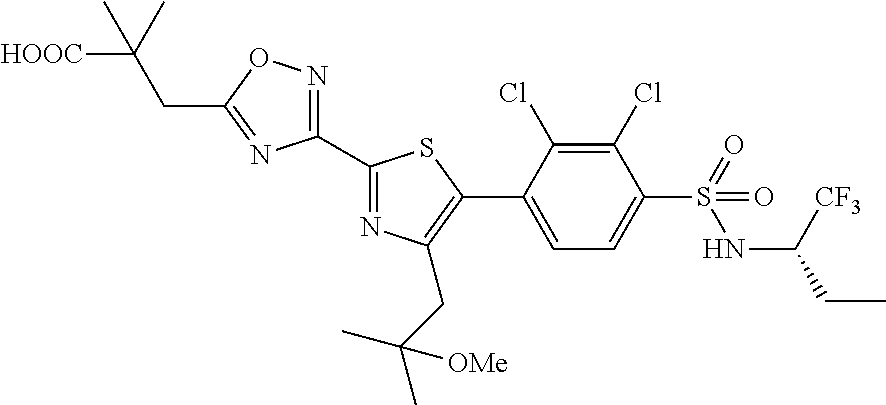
[HOOC]C(CC1=NC(C2=NC(CC(C)(C)[OMe])=C(C3=CC=C(S(NC(CC)[CF3])(=O)=O)C(Cl)=C3Cl)S2)=NO1)(C)C
